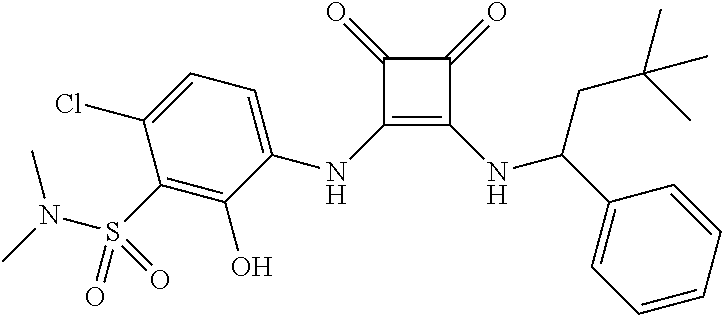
C1(NC2=CC=C(Cl)C(S(N(C)C)(=O)=O)=C2O)=C(NC(C2=CC=CC=C2)CC(C)(C)C)C(=O)C1=O
